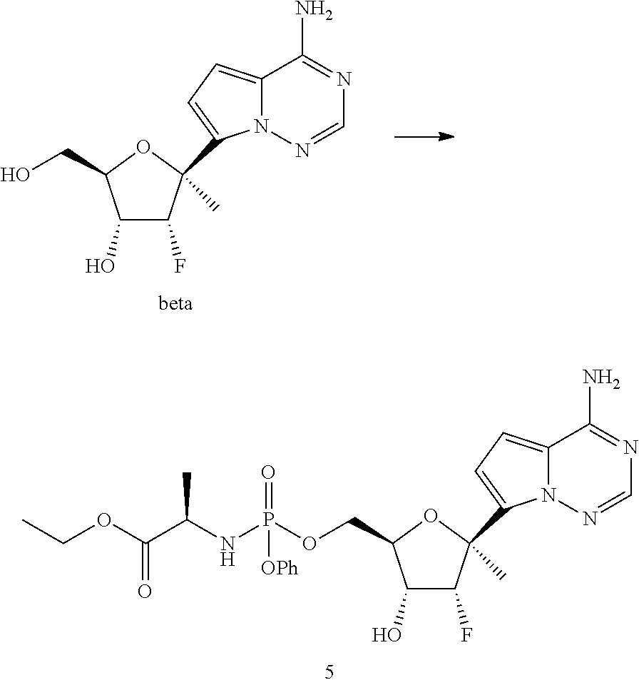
C1(O)C(F)C(C)(C2=CC=C3N2N=CN=C3N)OC1CO.C1(O)C(F)C(C)(C2=CC=C3N2N=CN=C3N)OC1COP(NC(C(=O)OCC)C)(=O)[OPh]
